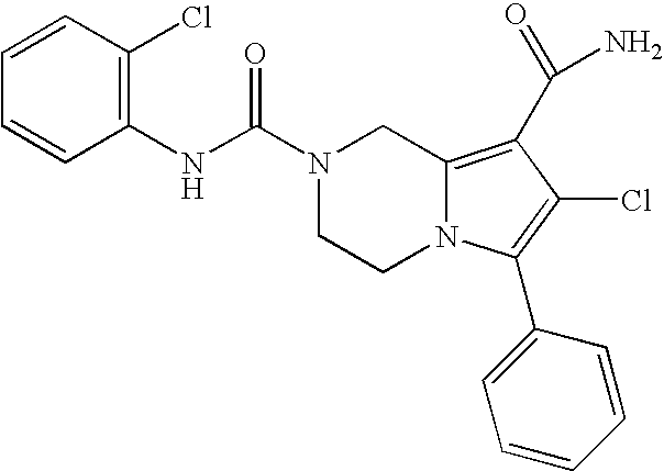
C1=CC(Cl)=C(NC(=O)N2CCN3C(=C(C(N)=O)C(Cl)=C3C3=CC=CC=C3)C2)C=C1
